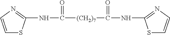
N(C([(CH2)7]C(NC1=NC=CS1)=O)=O)C1=NC=CS1
